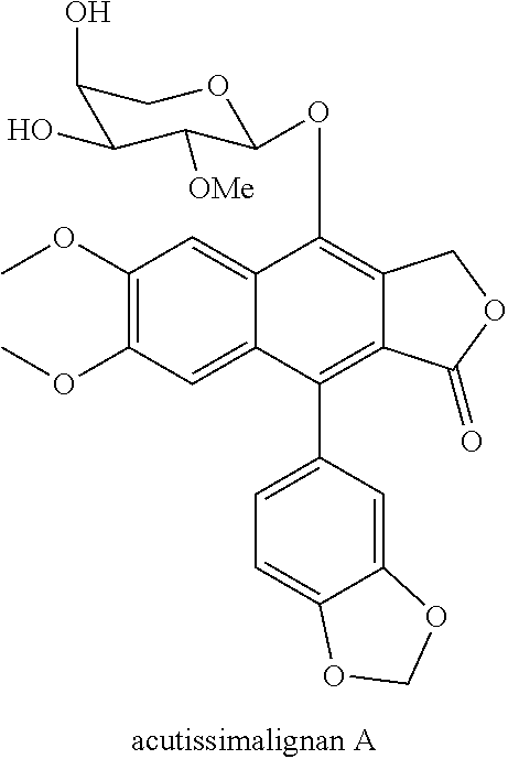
C1(OC)=C(OC)C=C2C(=C1)C(OC1C([OMe])C(O)C(O)CO1)=C1C(=C2C2=CC=C3C(=C2)OCO3)C(=O)OC1
